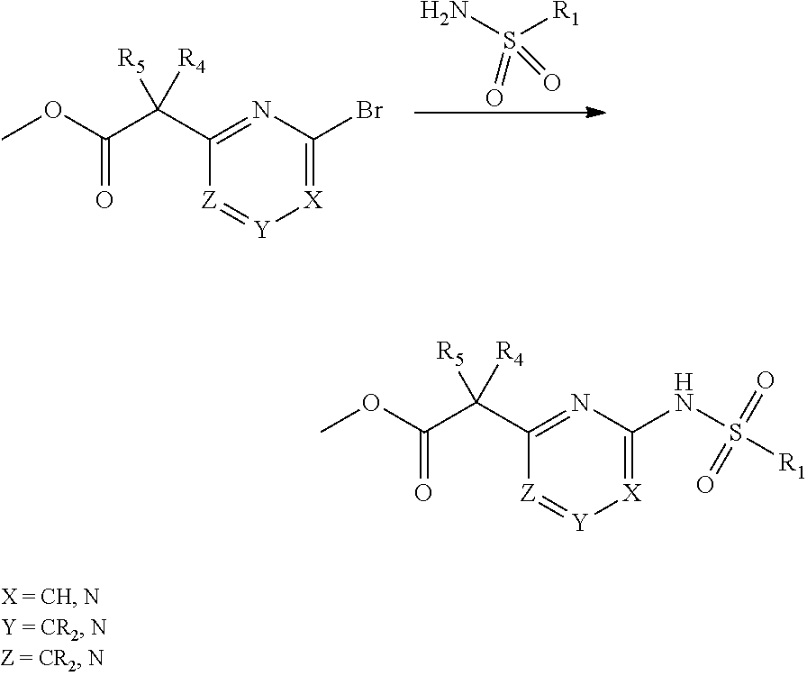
[R1]S(N)(=O)=O.COC(C(C1=NC(Br)=[X][Y]=[Z]1)([R4])[R5])=O.COC(C(C1=NC(NS([R1])(=O)=O)=[X][Y]=[Z]1)([R5])[R4])=O
